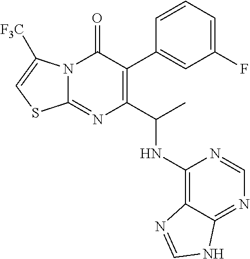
N12C(=NC(C(C)NC3=C4C(=NC=N3)NC=N4)=C(C3=CC(F)=CC=C3)C1=O)SC=C2[F3C]
